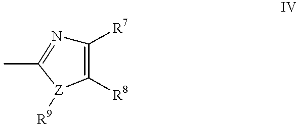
C1([R7])=C([R8])[Z]([R9])C(C)=N1
